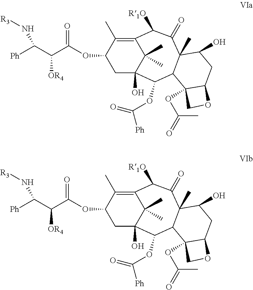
C12=C(C)C(OC(C(C([Ph])N[R3])[OR4])=O)CC(O)(C(OC([Ph])=O)C3C(C)(C(=O)C1[R1O])C(O)CC1OCC31OC(=O)C)C2(C)C.C12=C(C)C(OC(C(C([Ph])N[R3])[OR4])=O)CC(O)(C(OC([Ph])=O)C3C(C)(C(=O)C1[R1O])C(O)CC1OCC31OC(=O)C)C2(C)C
